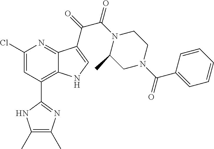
C1(Cl)=CC(C2=NC(C)=C(C)N2)=C2C(=N1)C(C(C(=O)N1C(C)CN(C(C3=CC=CC=C3)=O)CC1)=O)=CN2
